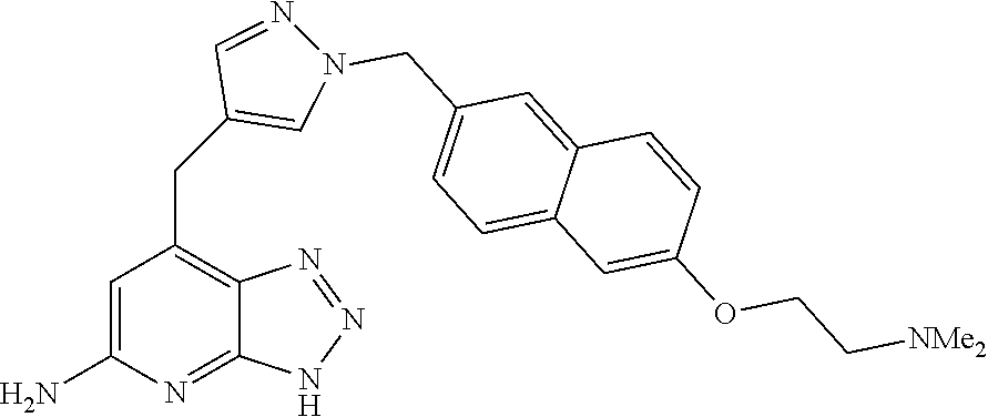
C1=C(N)N=C2C(=C1CC1=CN(CC3=CC=C4C(=C3)C=CC(OCC[NMe2])=C4)N=C1)N=NN2
